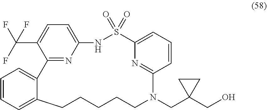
C12=CC=CC=C1CCCCCN(CC1(CO)CC1)C1=NC(=CC=C1)S(=O)(=O)NC1=CC=C(C(F)(F)F)C2=N1
